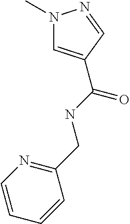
C1(CNC(=O)C2=CN(C)N=C2)=NC=CC=C1
